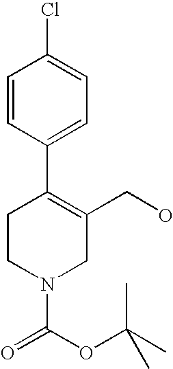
C1CN(C(OC(C)(C)C)=O)CC(CO)=C1C1=CC=C(Cl)C=C1
